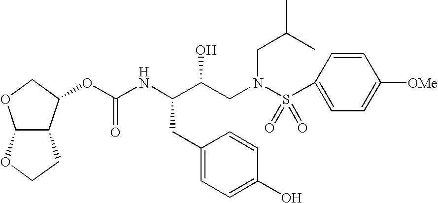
C1=CC(S(N(CC(C(NC(OC2C3C(OC2)OCC3)=O)CC2=CC=C(O)C=C2)O)CC(C)C)(=O)=O)=CC=C1[OMe]
